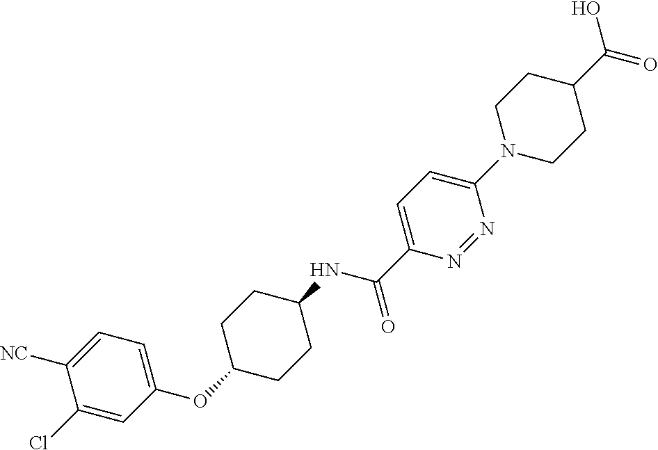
C1=C([NC])C(Cl)=CC(OC2CCC(NC(C3=CC=C(N4CCC(C(=O)O)CC4)N=N3)=O)CC2)=C1
